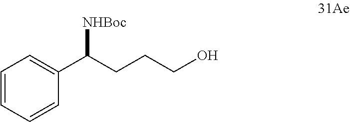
C1=CC=CC(C(CCCO)[NHBoc])=C1
